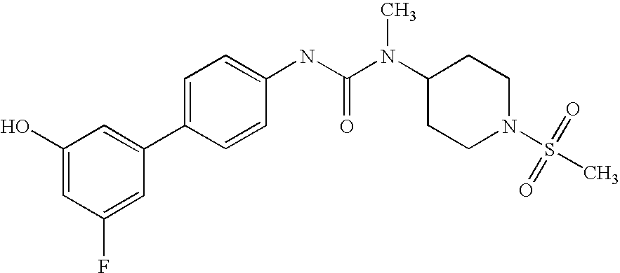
C1(O)=CC(F)=CC(C2=CC=C(NC(N(C3CCN(S(C)(=O)=O)CC3)C)=O)C=C2)=C1
